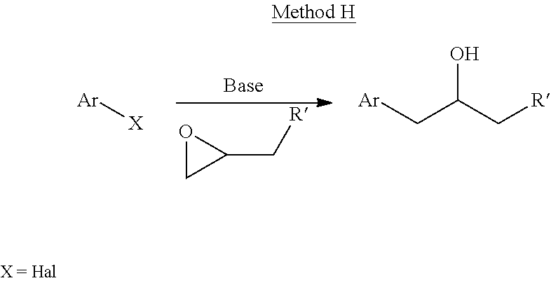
O1CC1C[R].[Ar][X].[Ar]CC(C[R])O
